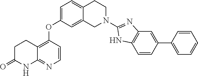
C1=C(OC2=C3C(=NC=C2)NC(=O)CC3)C=C2C(=C1)CCN(C1=NC3=C(C=CC(C4=CC=CC=C4)=C3)N1)C2
